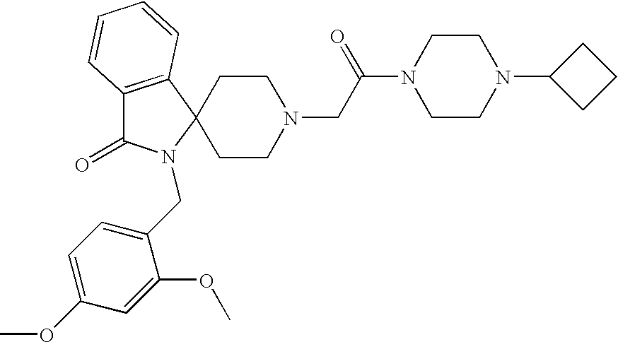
C12=C(C3(CCN(CC(N4CCN(C5CCC5)CC4)=O)CC3)N(CC3=CC=C(OC)C=C3OC)C1=O)C=CC=C2
